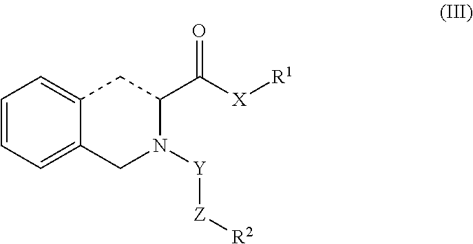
C1=CC=C2C(=C1)CN([Y][Z][R2])C(C(=O)[X][R1])C2
